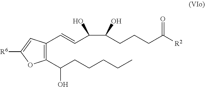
C1(C(CCCCC)O)=C(C=CC(C(CCCC([R2])=O)O)O)C=C([R6])O1
